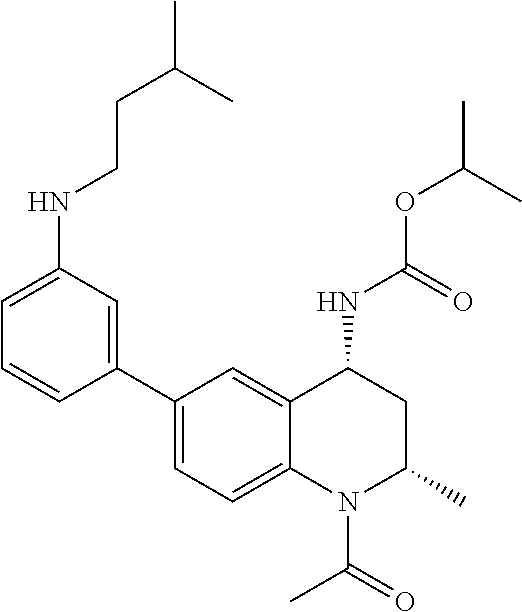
C(OC(C)C)(NC1CC(C)N(C(C)=O)C2=CC=C(C3=CC(NCCC(C)C)=CC=C3)C=C12)=O
